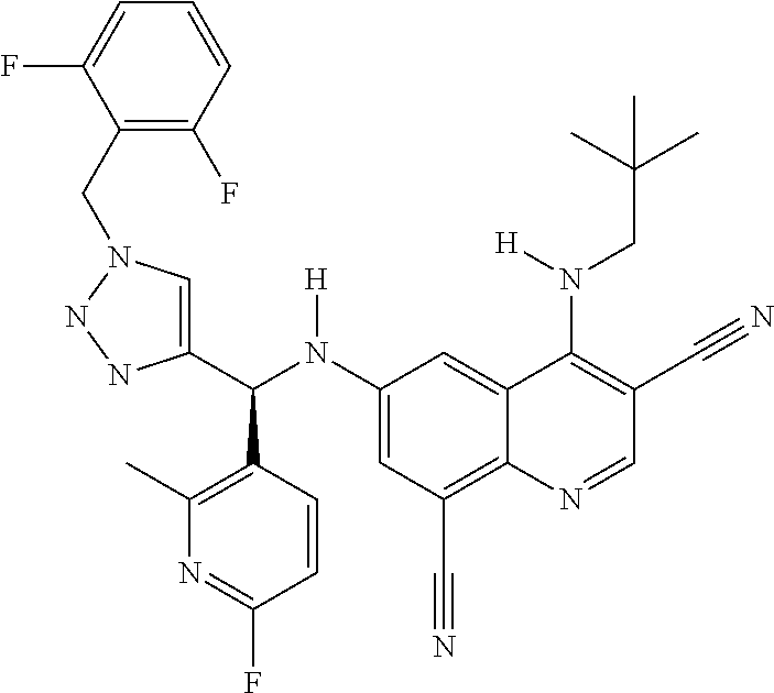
C1(N(C(C2=CN(CC3=C(F)C=CC=C3F)NN2)C2=C(C)N=C(F)C=C2)[H])=CC(C#N)=C2C(=C1)C(N(CC(C)(C)C)[H])=C(C#N)C=N2
